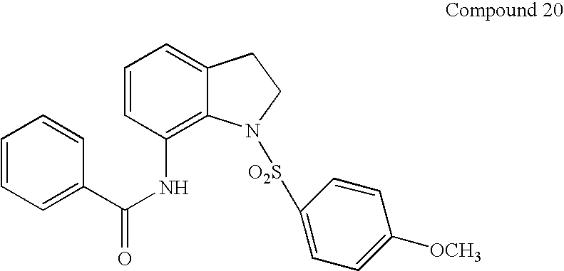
C1=CC(NC(=O)C2=CC=CC=C2)=C2C(=C1)CCN2[O2S]C1=CC=C([OCH3])C=C1
